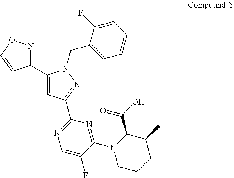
C1=C(F)C(N2CCCC(C)C2C(O)=O)=NC(C2=NN(CC3=CC=CC=C3F)C(C3=NOC=C3)=C2)=N1
